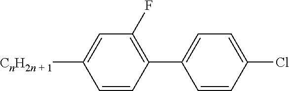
C1=CC(C2=CC=C(Cl)C=C2)=C(F)C=C1[CnH2n + 1]
